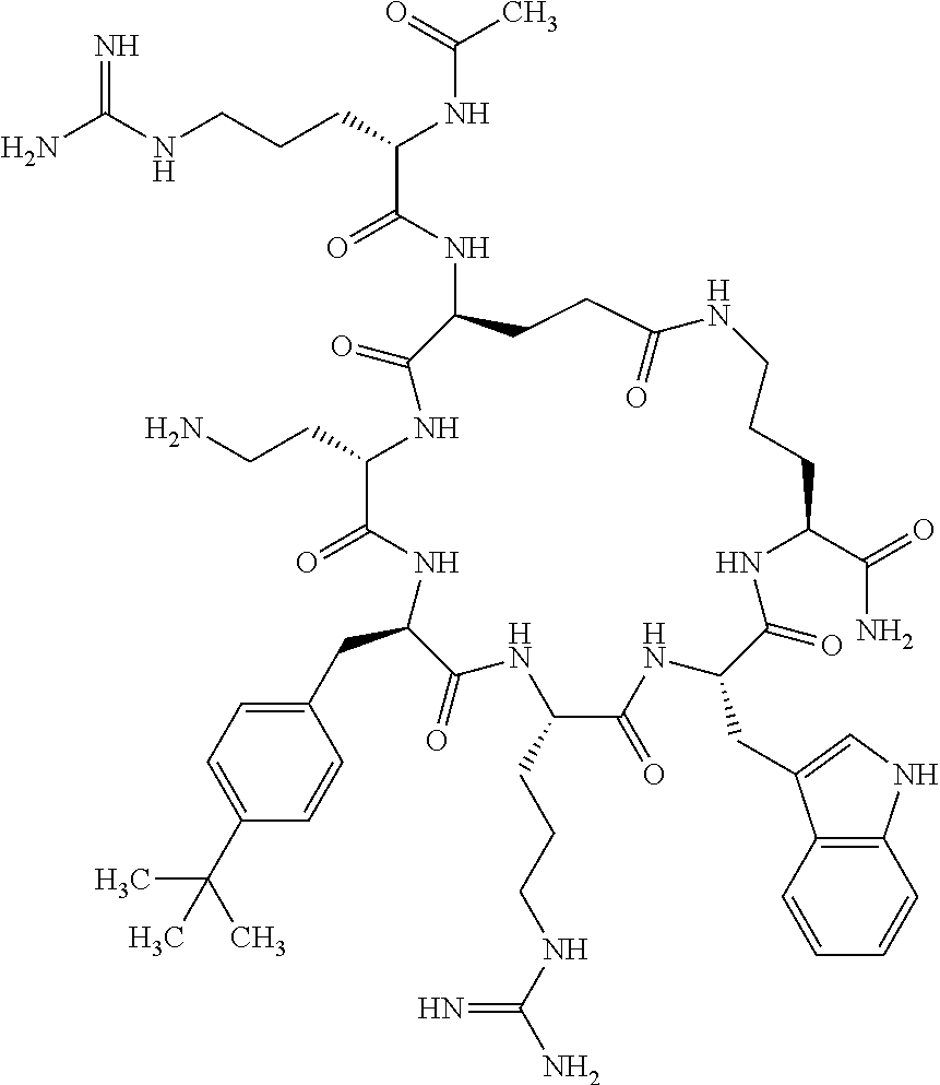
NC(NCCCC(NC(C)=O)C(=O)NC1CCC(=O)NCCCC(C(=O)N)NC(=O)C(CC2=CNC3=C2C=CC=C3)NC(=O)C(CCCNC(N)=N)NC(=O)C(CC2=CC=C(C(C)(C)C)C=C2)NC(=O)C(CCN)NC1=O)=N
